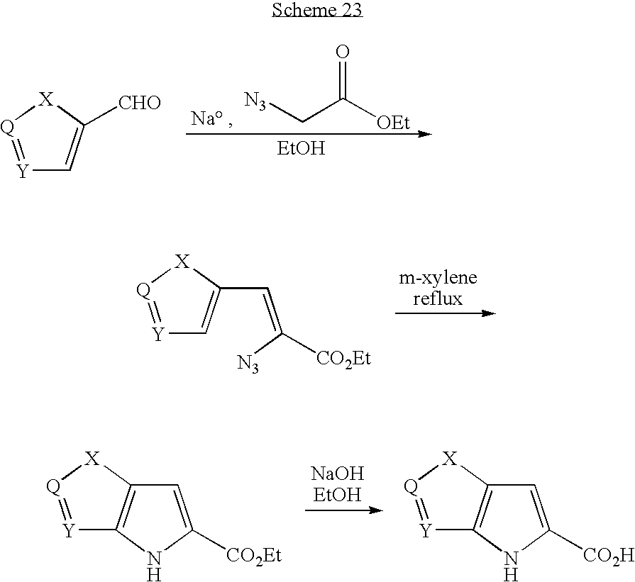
[Y]1=[Q][X]C([CHO])=C1.[N3]CC([OEt])=O.[EtOH].[Y]1=[Q][X]C(C=C([N3])[CO2Et])=C1.[Y]1=[Q][X]C2=C1NC([CO2Et])=C2.[Y]1=[Q][X]C2=C1NC([CO2H])=C2
